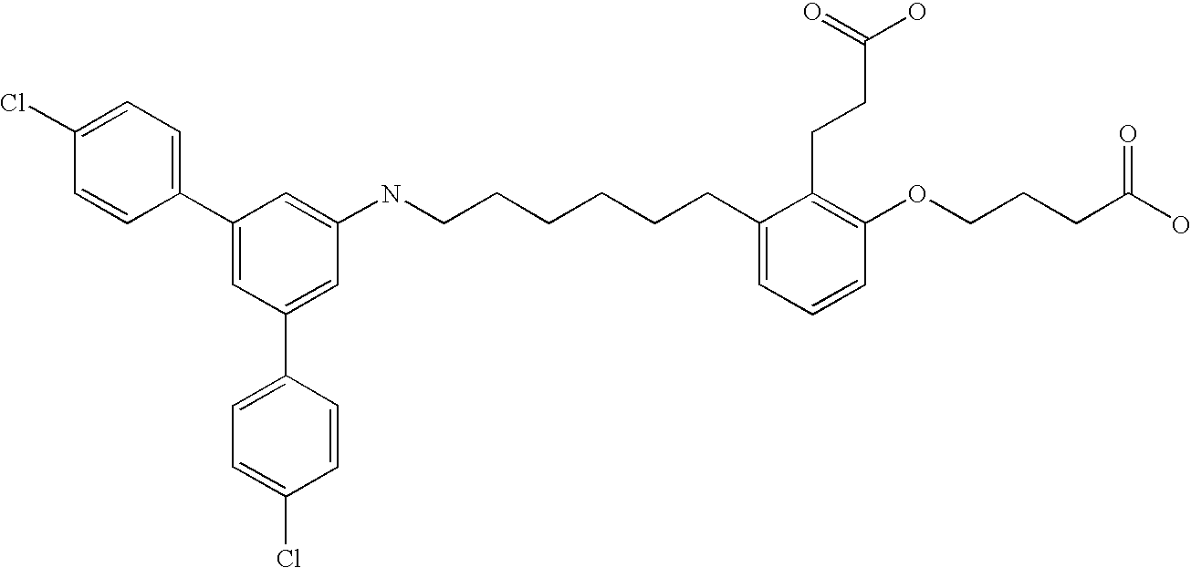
C1(C2=CC=C(Cl)C=C2)=CC(C2=CC=C(Cl)C=C2)=CC(NCCCCCCC2=CC=CC(OCCCC(O)=O)=C2CCC(O)=O)=C1
